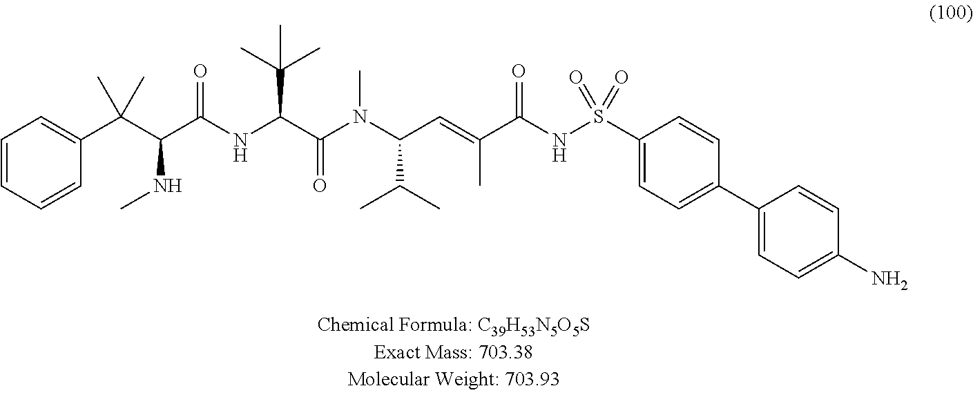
C1=CC=C(C(C(C(NC(C(N(C(C=C(C(NS(C2=CC=C(C3=CC=C(N)C=C3)C=C2)(=O)=O)=O)C)C(C)C)C)=O)C(C)(C)C)=O)NC)(C)C)C=C1
